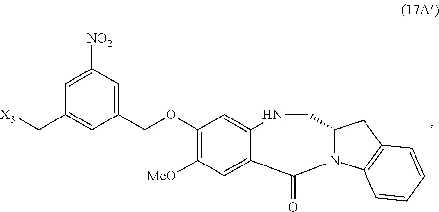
C1(OCC2=CC([NO2])=CC(C[X3])=C2)=C([MeO])C=C2C(=C1)NCC1N(C3=C(C1)C=CC=C3)C2=O
